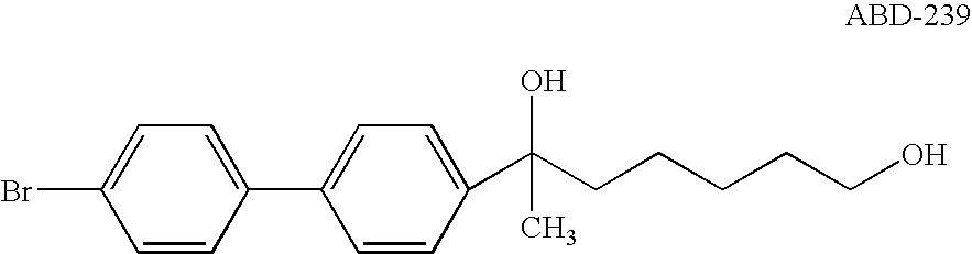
C1=C(C2=CC=C(C(CCCCCO)(O)C)C=C2)C=CC(Br)=C1
